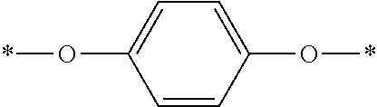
C1=CC(O*)=CC=C1O*
